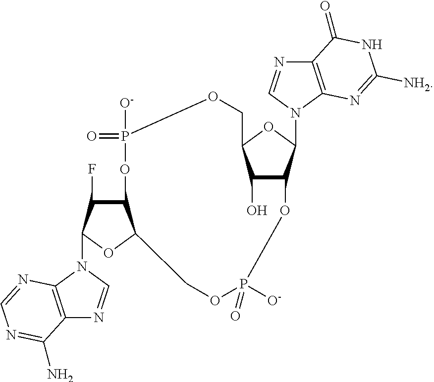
C12C(F)C(N3C=NC4=C3N=CN=C4N)OC1COP([O-])(=O)OC1C(O)C(OC1N1C3=C(N=C1)C(=O)NC([NH2])=N3)COP([O-])(=O)O2
